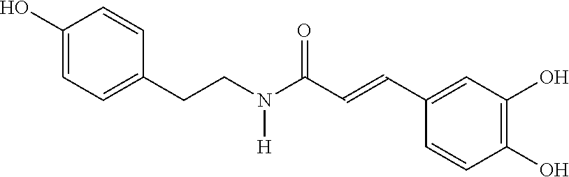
C1(O)=CC=C(CCN([H])C(=O)C=CC2=CC(O)=C(O)C=C2)C=C1
